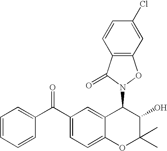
C1(C(C2=CC=CC=C2)=O)=CC=C2C(=C1)C(N1OC3=C(C1=O)C=CC(Cl)=C3)C(O)C(C)(C)O2
